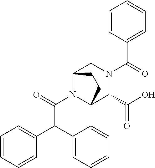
C(N1C2C(C(O)=O)N(C(C3=CC=CC=C3)=O)CC1CC2)(=O)C(C1=CC=CC=C1)C1=CC=CC=C1
